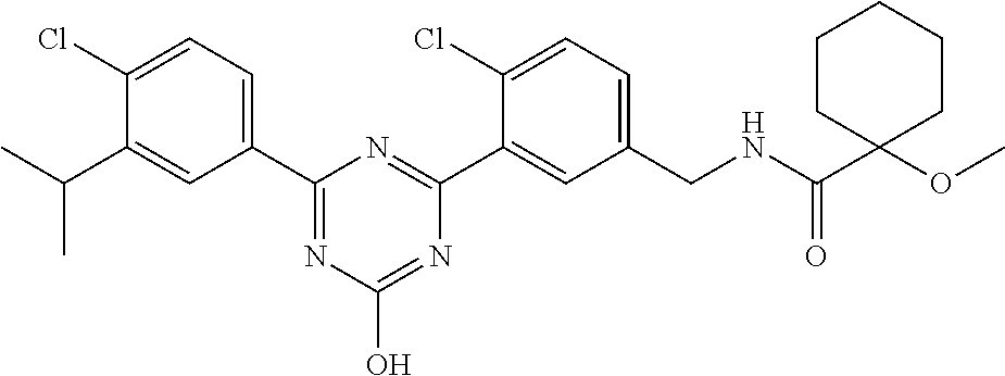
CC(C1=CC(C2=NC(O)=NC(C3=CC(CNC(C4(OC)CCCCC4)=O)=CC=C3Cl)=N2)=CC=C1Cl)C
